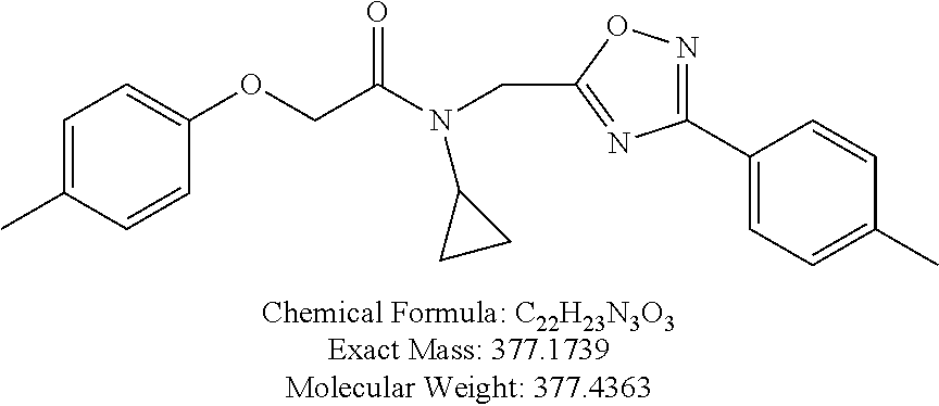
C1=C(C)C=CC(OCC(N(CC2=NC(C3=CC=C(C)C=C3)=NO2)C2CC2)=O)=C1
